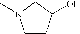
C1CC(O)CN1C
